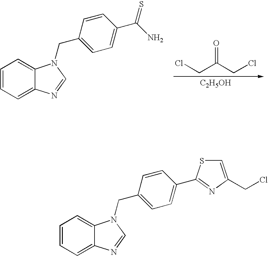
C1=CC=C2C(=C1)N(CC1=CC=C(C(N)=S)C=C1)C=N2.O=C(CCl)CCl.[C2H5OH].C1=CC=C2C(=C1)N(CC1=CC=C(C3=NC(CCl)=CS3)C=C1)C=N2
